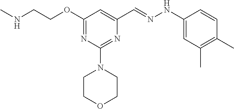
N(CCOC1=NC(N2CCOCC2)=NC(C=NNC2=CC(C)=C(C)C=C2)=C1)C
